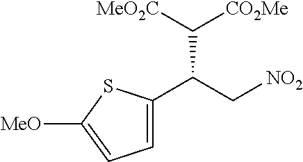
C(C[NO2])(C([MeO2C])[CO2Me])C1=CC=C([MeO])S1
